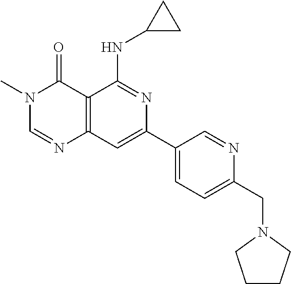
C12=C(C=C(C3=CC=C(CN4CCCC4)N=C3)N=C1NC1CC1)N=CN(C)C2=O
